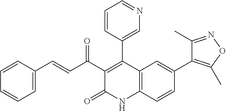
C1=C(C2=C(C)ON=C2C)C=CC2=C1C(C1=CN=CC=C1)=C(C(C=CC1=CC=CC=C1)=O)C(=O)N2
